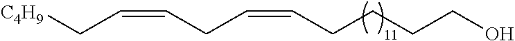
C(=CCC=CCCCCO)C[C4H9]
